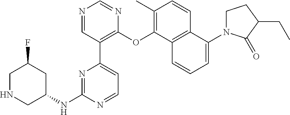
C1NCC(NC2=NC(C3=C(OC4=C(C)C=CC5=C4C=CC=C5N4CCC(CC)C4=O)N=CN=C3)=CC=N2)CC1F
